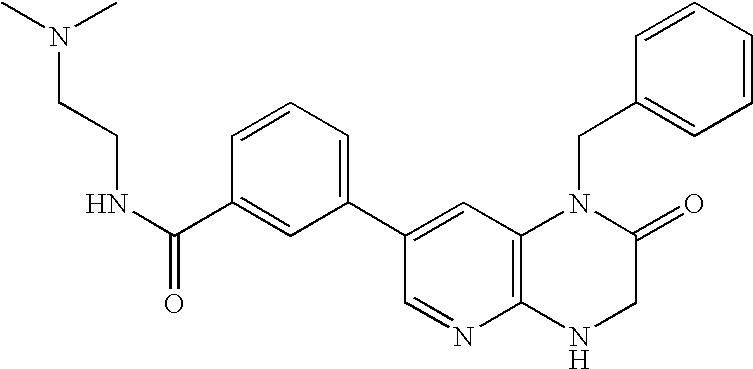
C1=C(C2=CC3=C(N=C2)NCC(=O)N3CC2=CC=CC=C2)C=C(C(NCCN(C)C)=O)C=C1
